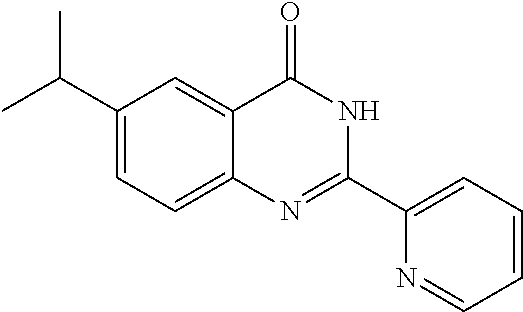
C1(C(C)C)=CC=C2C(=C1)C(=O)NC(C1=CC=CC=N1)=N2
